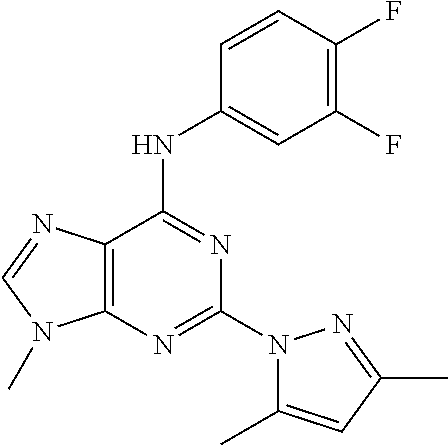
C12=C(N=C(N3C(C)=CC(C)=N3)N=C1NC1=CC(F)=C(F)C=C1)N(C)C=N2
